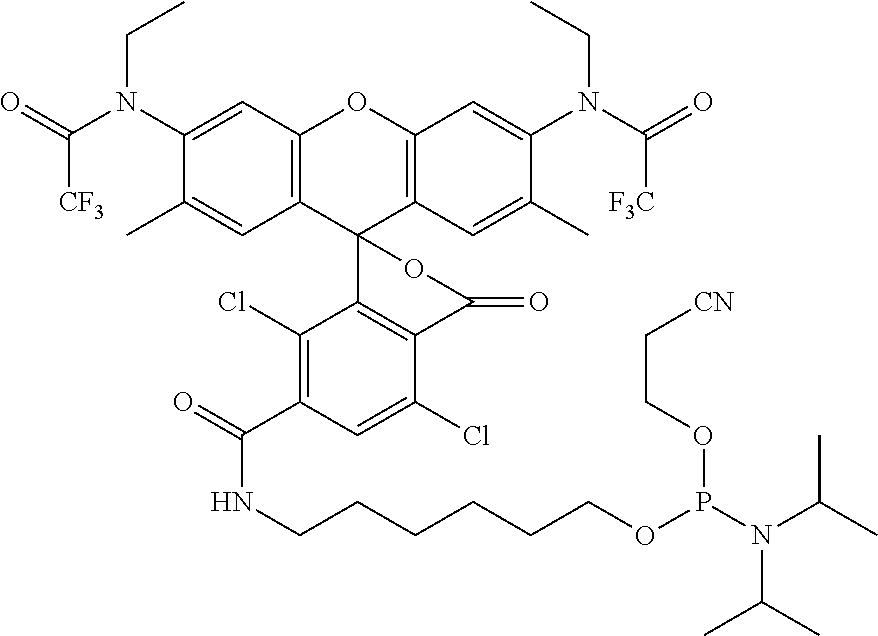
C12=C(C=C(N(C(=O)[CF3])CC)C(C)=C1)OC1=C(C23C2=C(C(Cl)=CC(C(=O)NCCCCCCOP(N(C(C)C)C(C)C)OCC[CN])=C2Cl)C(=O)O3)C=C(C)C(N(C(=O)[F3C])CC)=C1
